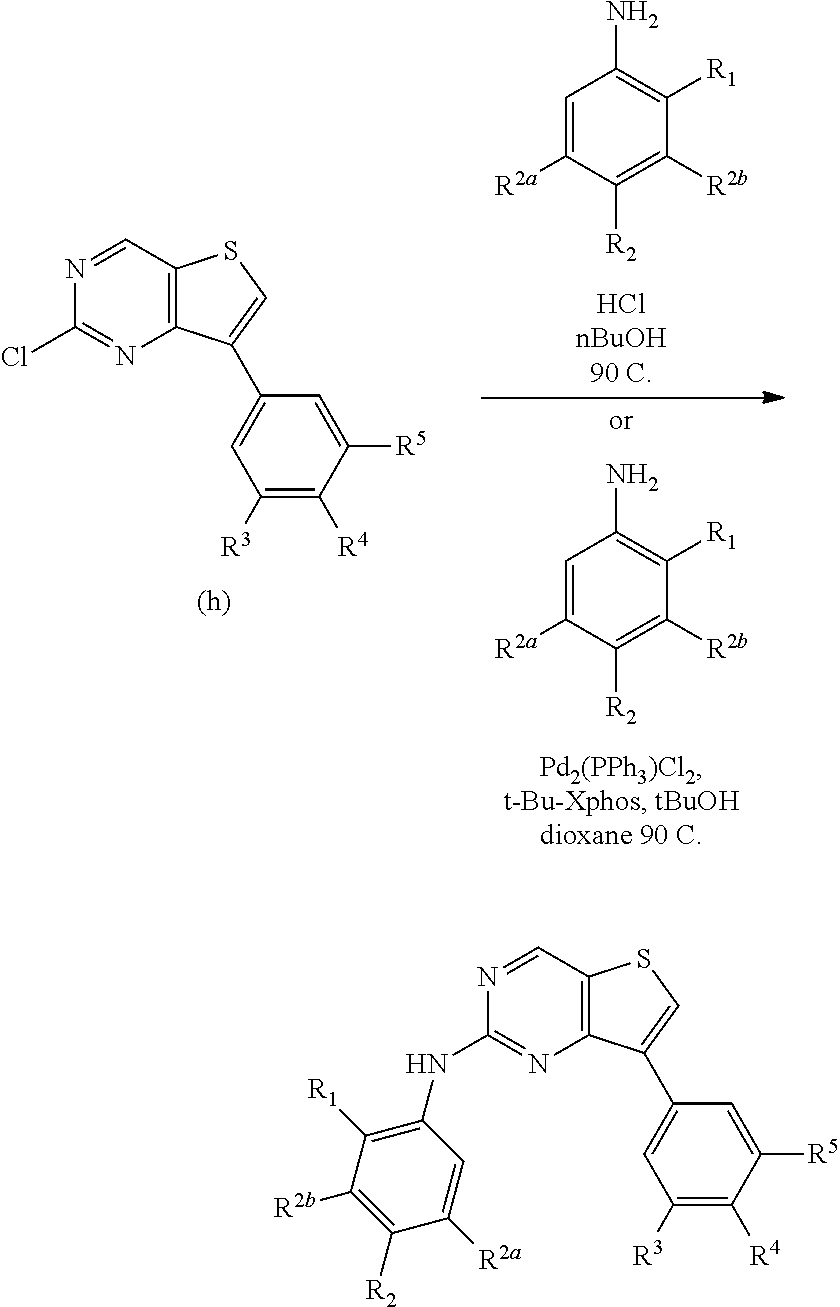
C12=C(C(C3=CC([R3])=C([R4])C([R5])=C3)=CS1)N=C(NC1=C([R1])C([R2b])=C([R2])C([R2a])=C1)N=C2.C1([R1])=C(N)C=C([R2a])C([R2])=C1[R2b].C1([R1])=C(N)C=C([R2a])C([R2])=C1[R2b].C12=C(C(C3=CC([R3])=C([R4])C([R5])=C3)=CS1)N=C(Cl)N=C2
